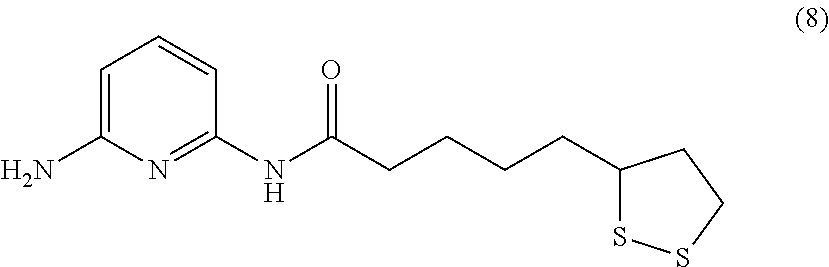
C1=C(N)N=C(NC(CCCCC2SSCC2)=O)C=C1
